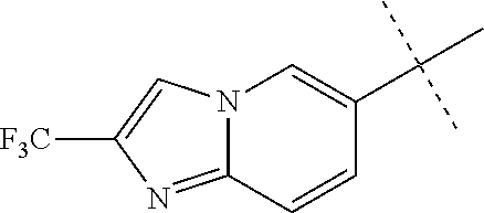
N12C(=NC([F3C])=C1)C=CC(C(C)(C)C)=C2
